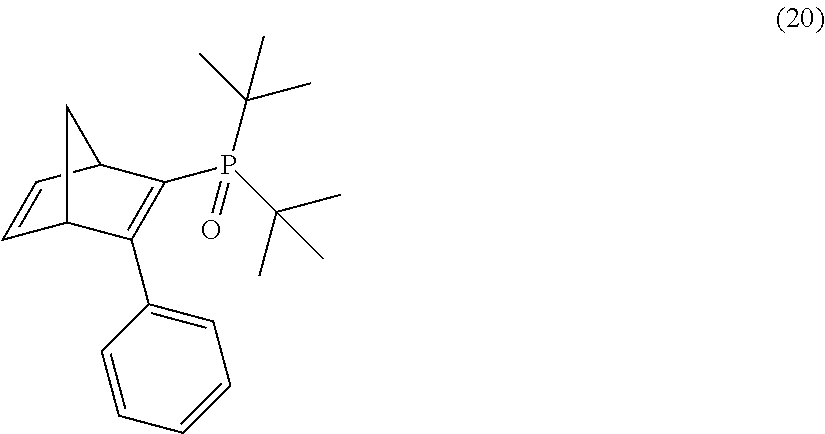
CC(C)(P(C(C)(C)C)(=O)C1=C(C2=CC=CC=C2)C2C=CC1C2)C
